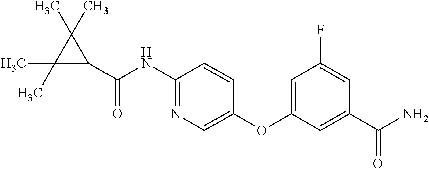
C1(C)(C)C(C(=O)NC2=NC=C(OC3=CC(F)=CC(C(N)=O)=C3)C=C2)C1(C)C
